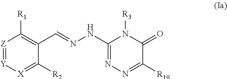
[Z]1=[Y][X]=C([R2])C(C=NNC2=NN=C([R10])C(=O)N2[R3])=C1[R1]
